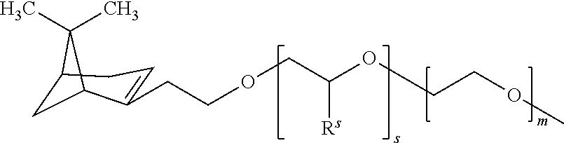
C1C2CC=C(CCOCC(OCCOC)[Rs])C1C2(C)C
